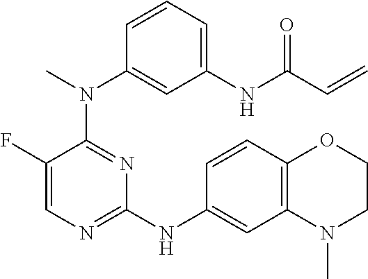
N(C1=NC=C(F)C(N(C2=CC(NC(C=C)=O)=CC=C2)C)=N1)C1=CC2=C(C=C1)OCCN2C
